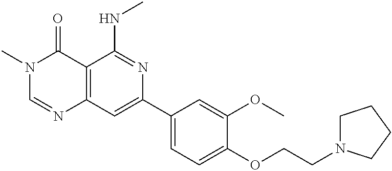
C12=C(C=C(C3=CC=C(OCCN4CCCC4)C(OC)=C3)N=C1NC)N=CN(C)C2=O
